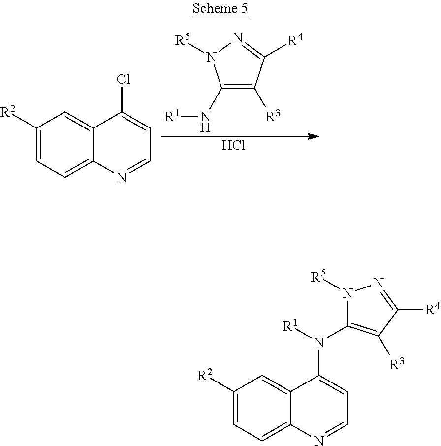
C1(N[R1])=C([R3])C([R4])=NN1[R5].Cl.C1([R2])=CC=C2C(=C1)C(Cl)=CC=N2.C1([R2])=CC=C2C(=C1)C(N([R1])C1=C([R3])C([R4])=NN1[R5])=CC=N2
